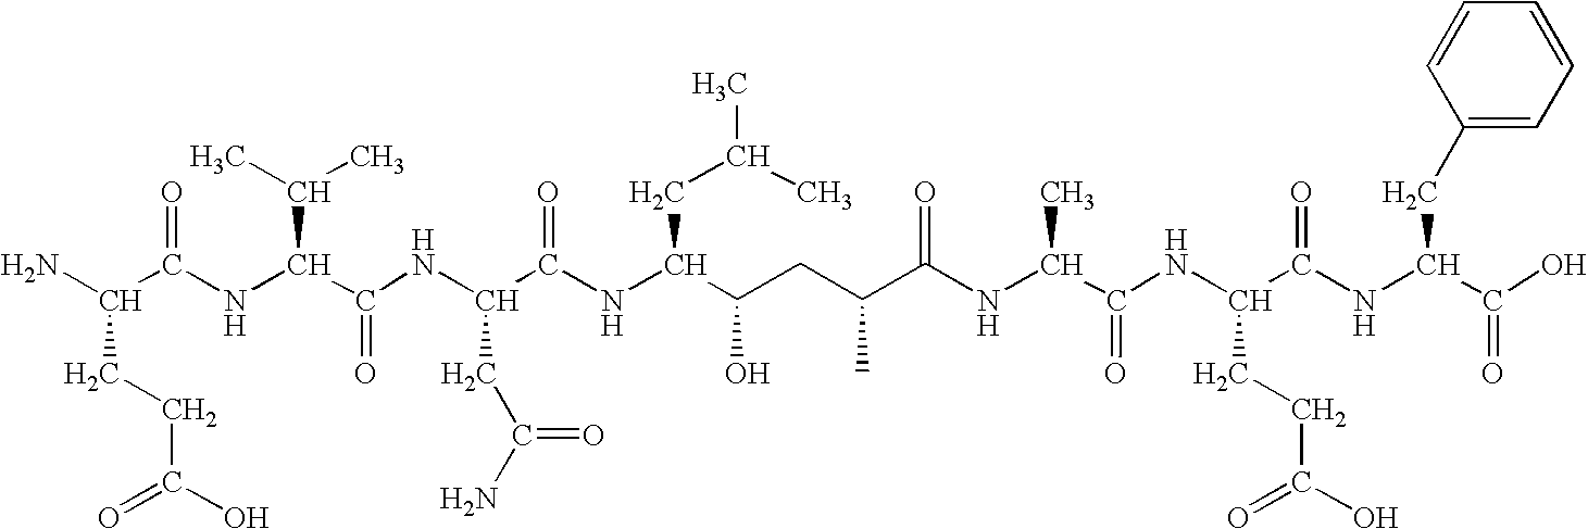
NC(C(NC(C(NC(C(NC(C(CC(C(NC(C(NC(C(NC(C(O)=O)CC1=CC=CC=C1)=O)CCC(O)=O)=O)C)=O)C)O)CC(C)C)=O)CC(N)=O)=O)C(C)C)=O)CCC(O)=O
